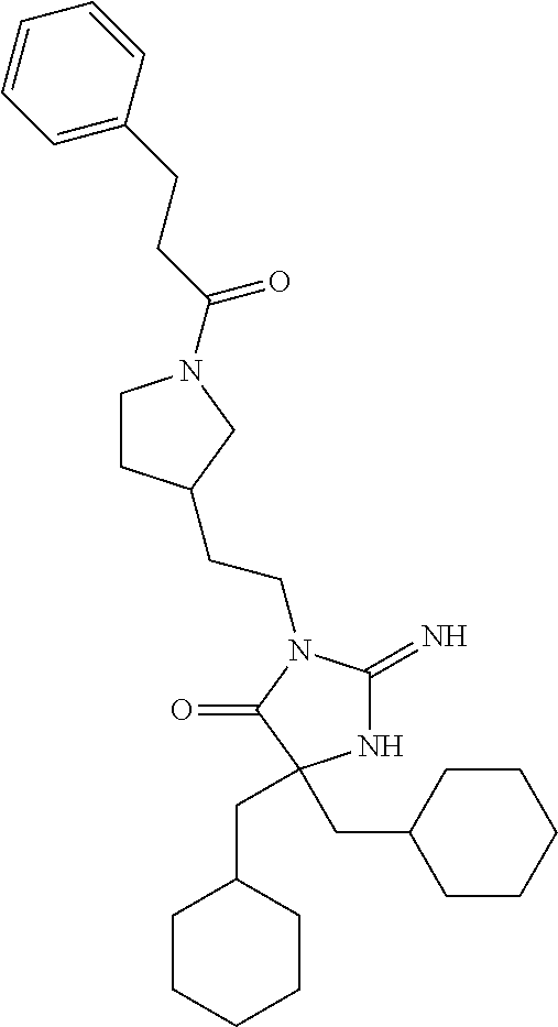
N1C(=N)N(CCC2CCN(C(CCC3=CC=CC=C3)=O)C2)C(=O)C1(CC1CCCCC1)CC1CCCCC1
